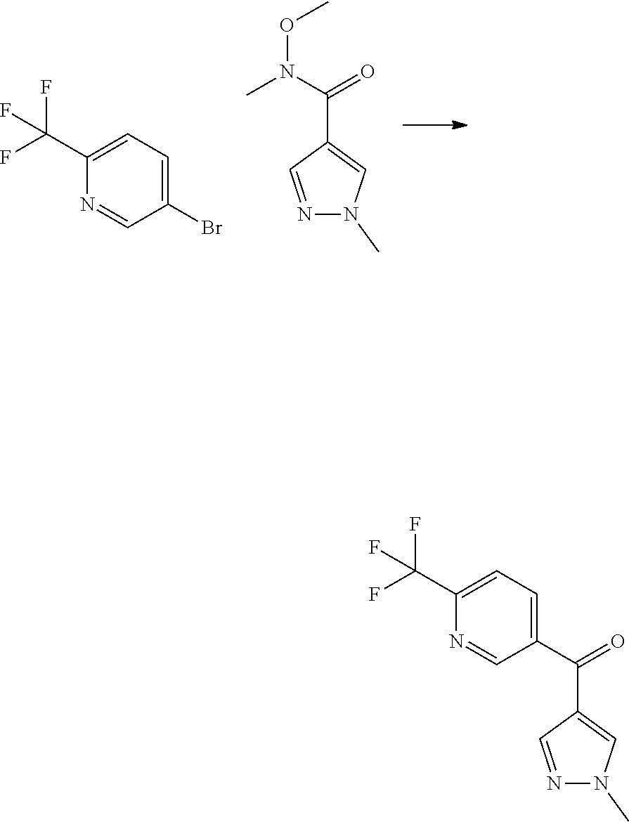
C1(C(F)(F)F)=CC=C(Br)C=N1.N1=CC(C(N(C)OC)=O)=CN1C.N1=CC(C(=O)C2=CC=C(C(F)(F)F)N=C2)=CN1C
